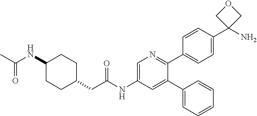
C(NC1CCC(CC(NC2=CN=C(C3=CC=C(C4(N)COC4)C=C3)C(C3=CC=CC=C3)=C2)=O)CC1)(C)=O
